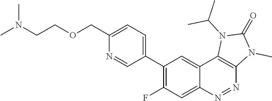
C1(C2=C(F)C=C3C(=C2)C2=C(N=N3)N(C)C(=O)N2C(C)C)=CC=C(COCCN(C)C)N=C1
